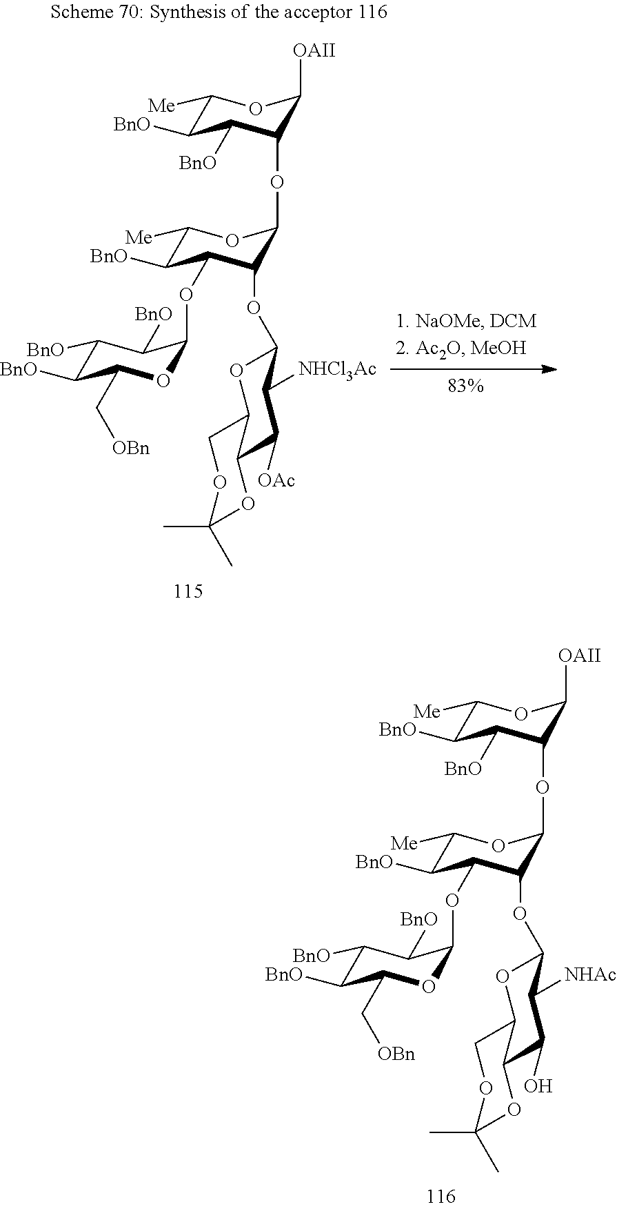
C1([Me])C([BnO])C(OC2OC(C[OBn])C([BnO])C([BnO])C2[BnO])C(OC2OC3COC(C)(C)OC3C([OAc])C2[NHCl3Ac])C(OC2C([BnO])C([BnO])C([Me])OC2[OAII])O1.C1([Me])C([BnO])C(OC2OC(C[OBn])C([BnO])C([BnO])C2[BnO])C(OC2OC3COC(C)(C)OC3C(O)C2[NHAc])C(OC2C([BnO])C([BnO])C([Me])OC2[OAII])O1
